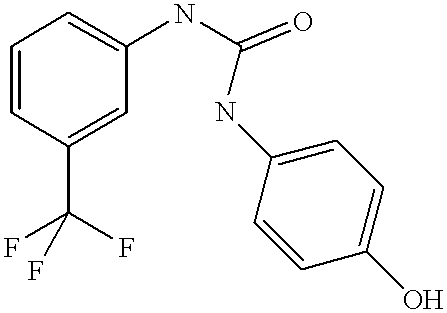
C1(O)=CC=C(NC(NC2=CC=CC(C(F)(F)F)=C2)=O)C=C1
